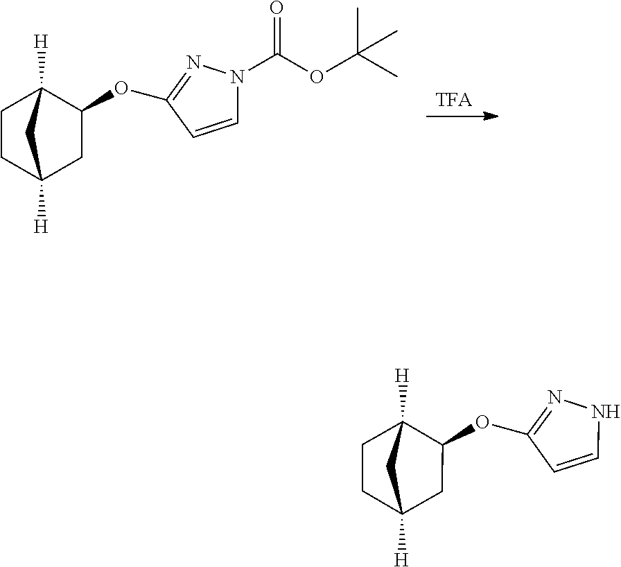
[TFA].C1=CC(OC2C3([H])CCC([H])(C2)C3)=NN1C(=O)OC(C)(C)C.N1C=CC(OC2C3([H])CCC([H])(C2)C3)=N1
